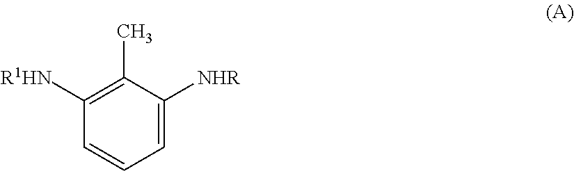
C1(C)=C([R1HN])C=CC=C1[NHR]
